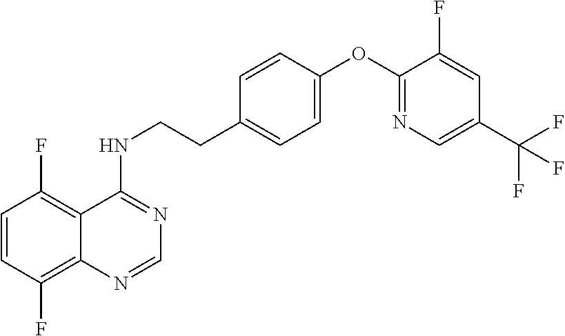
C1=CC(F)=C2C(=C1F)C(NCCC1=CC=C(OC3=NC=C(C(F)(F)F)C=C3F)C=C1)=NC=N2
